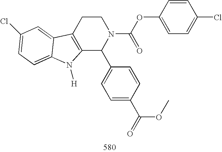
C12=C(CCN(C(OC3=CC=C(Cl)C=C3)=O)C1C1=CC=C(C(OC)=O)C=C1)C1=CC(Cl)=CC=C1N2[H]
